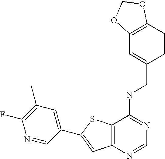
C12=C(N=CN=C1NCC1=CC3=C(C=C1)OCO3)C=C(C1=CC(C)=C(F)N=C1)S2
